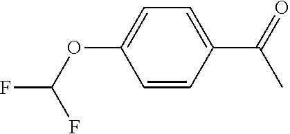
C1(C(=O)C)=CC=C(OC(F)F)C=C1
